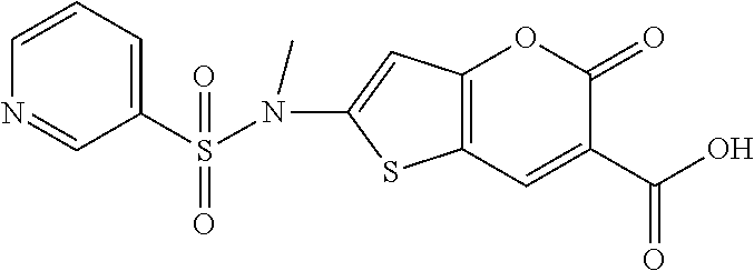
C12=C(C=C(C(O)=O)C(=O)O1)SC(N(S(C1=CC=CN=C1)(=O)=O)C)=C2
